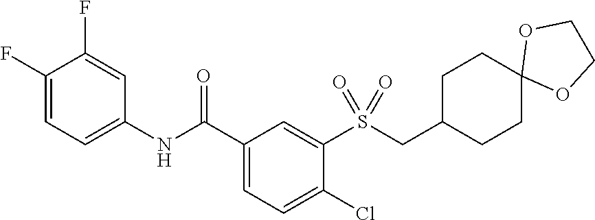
C1(F)=CC=C(NC(C2=CC=C(Cl)C(S(=O)(=O)CC3CCC4(CC3)OCCO4)=C2)=O)C=C1F
